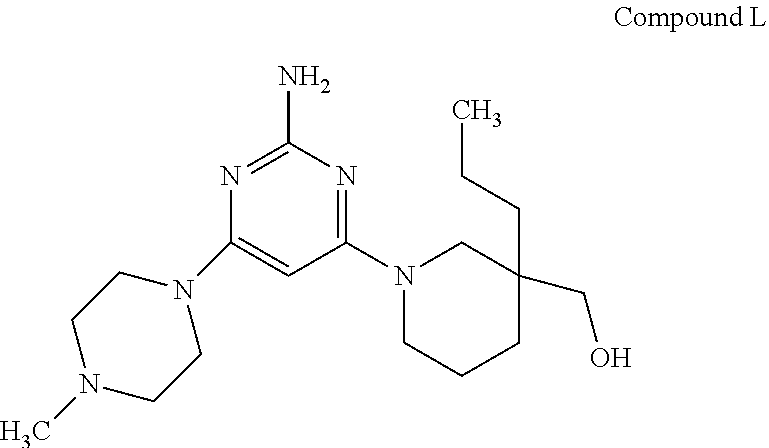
C1(N2CCN(C)CC2)=CC(N2CCCC(CCC)(CO)C2)=NC(N)=N1
